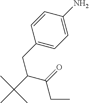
C1(CC(C(C)(C)C)C(=O)CC)=CC=C(N)C=C1
